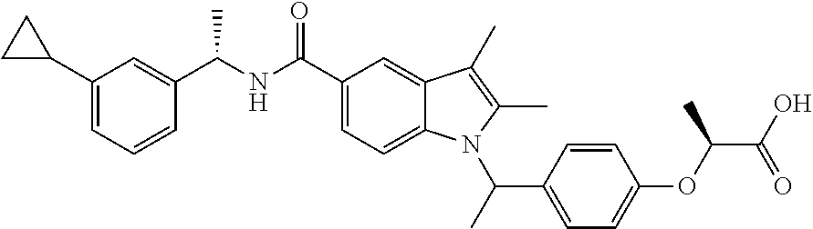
C1=C(C2CC2)C=C(C(NC(C2=CC=C3C(=C2)C(C)=C(C)N3C(C)C2=CC=C(OC(C(=O)O)C)C=C2)=O)C)C=C1
